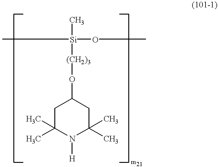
C1C(C)(C)N([H])C(C)(C)CC1O[(CH2)3][Si](C)(C)OC
